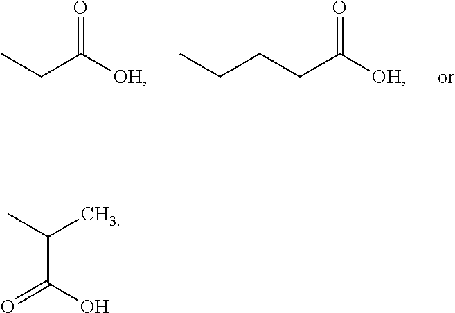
CCC([OH])=O.CCCCC([OH])=O.C(C(C)C)(O)=O
